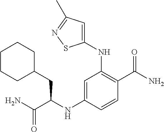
C1(NC(C(N)=O)CC2CCCCC2)=CC(NC2=CC(C)=NS2)=C(C(N)=O)C=C1
